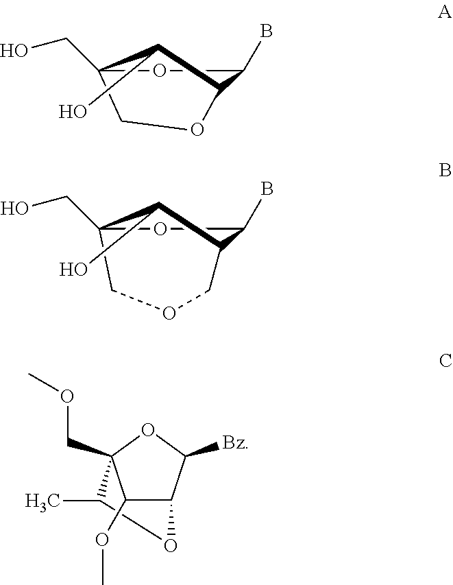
C1(B)OC2(CO)COC1C2O.C1(B)OC2(CO)COCC1C2O.C1(C)C2(COC)C(OC)C(C([Bz])O2)O1
